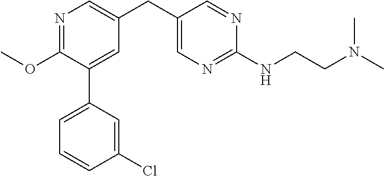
C1(OC)=NC=C(CC2=CN=C(NCCN(C)C)N=C2)C=C1C1=CC=CC(Cl)=C1
